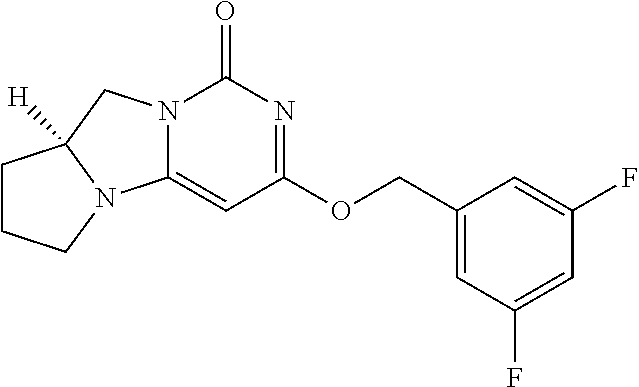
N12C(=CC(OCC3=CC(F)=CC(F)=C3)=NC1=O)N1C([H])(C2)CCC1
